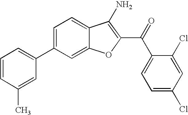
C1=CC(C)=CC(C2=CC=C3C(=C2)OC(C(C2=CC=C(Cl)C=C2Cl)=O)=C3N)=C1
